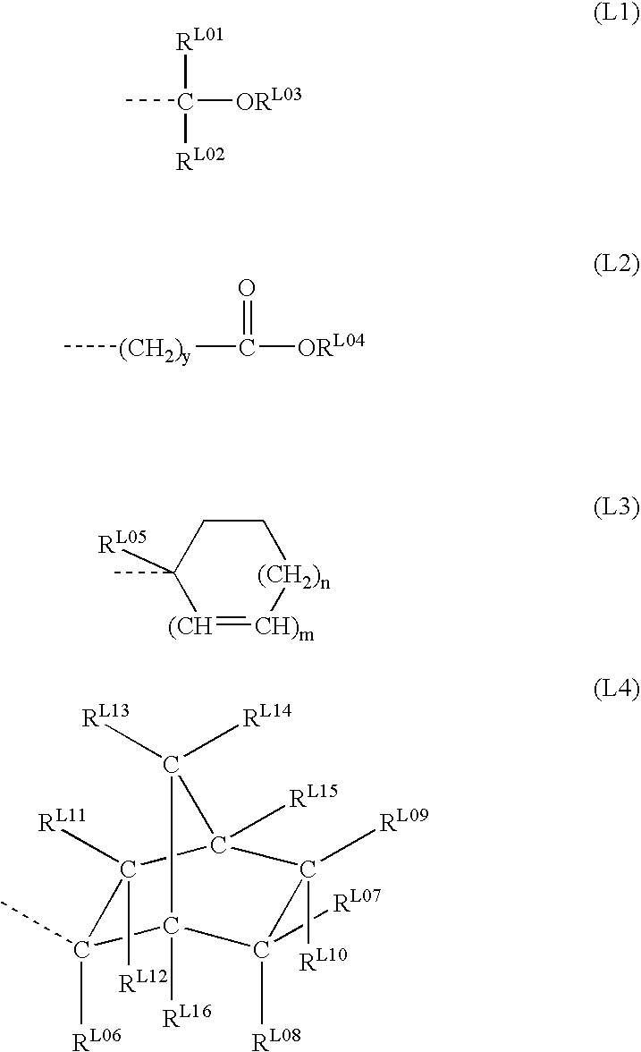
C([ORL03])([RL01])([RL02])C.[(CH2)y](C([ORL04])=O)C.C1CC(C)([RL05])[(CH]=[CH)m][(CH2)n]1.C1([RL06])(C)C2([RL16])C([RL08])([RL07])C([RL09])([RL10])C([RL15])(C1([RL12])[RL11])C2([RL13])[RL14]
